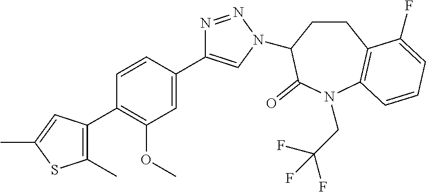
C1(C2=C(C)SC(C)=C2)=C(OC)C=C(C2=CN(C3CCC4=C(N(CC(F)(F)F)C3=O)C=CC=C4F)N=N2)C=C1
